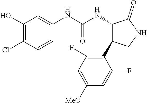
C1(O)=C(Cl)C=CC(NC(NC2C(C3=C(F)C=C([MeO])C=C3F)CNC2=O)=O)=C1
